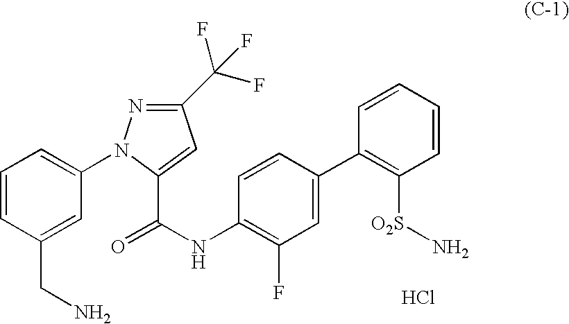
C1=CC(CN)=CC(N2N=C(C(F)(F)F)C=C2C(NC2=C(F)C=C(C3=C([O2S]N)C=CC=C3)C=C2)=O)=C1.Cl
